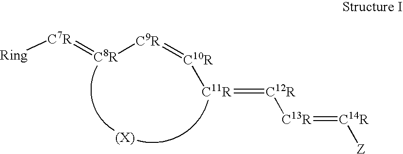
[Ring][C7R]=[C8R][C9R]=[C10R][C11R]=[C12R][C13R]=[C14R][Z]
